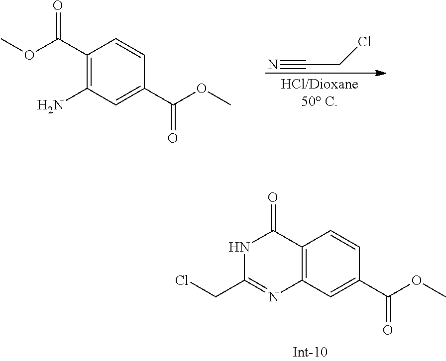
N#CCCl.C1(C(OC)=O)=C(N)C=C(C(OC)=O)C=C1.C12=C(C=C(C(OC)=O)C=C1)N=C(CCl)NC2=O
